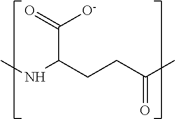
C(C(C([O-])=O)NC)CC(C)=O
